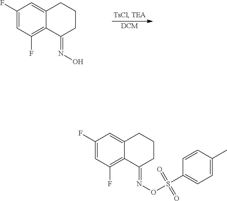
C1(F)=CC(F)=C2C(=C1)CCCC2=NO.C1(F)=CC(F)=C2C(=C1)CCCC2=NOS(C1=CC=C(C)C=C1)(=O)=O
